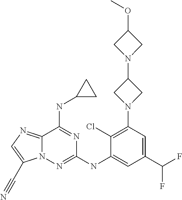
C12=NC=C(C#N)N1N=C(NC1=CC(C(F)F)=CC(N3CC(N4CC(OC)C4)C3)=C1Cl)N=C2NC1CC1
